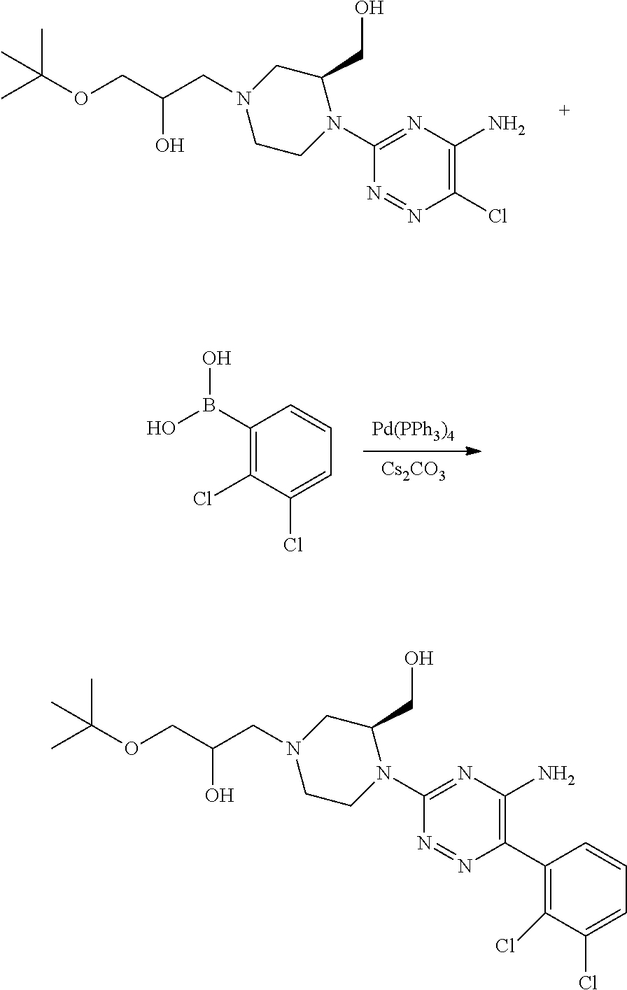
[Pd(PPh3)4].[Cs2CO3].C1(B(O)O)=C(Cl)C(Cl)=CC=C1.N1=NC(Cl)=C(N)N=C1N1C(CO)CN(CC(COC(C)(C)C)O)CC1.N1=NC(C2=C(Cl)C(Cl)=CC=C2)=C(N)N=C1N1C(CO)CN(CC(COC(C)(C)C)O)CC1
